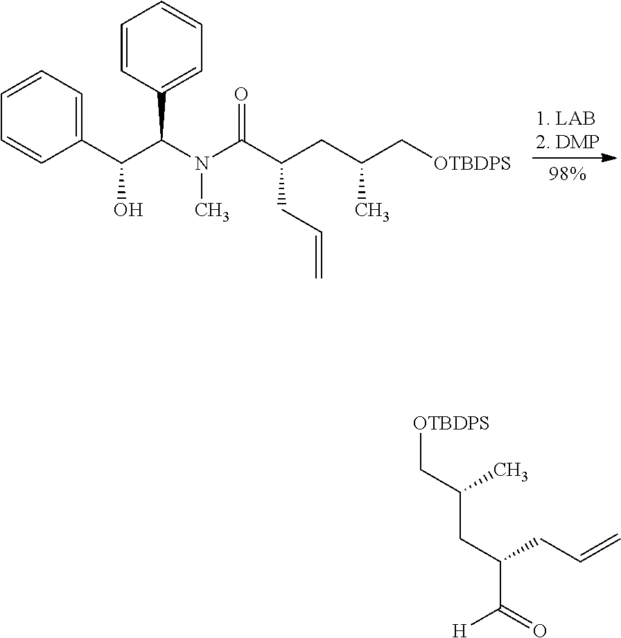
C1=CC=C(C(C(C2=CC=CC=C2)N(C)C(=O)C(CC(C)C[OTBDPS])CC=C)O)C=C1.[OTBDPS]CC(CC(C([H])=O)CC=C)C
